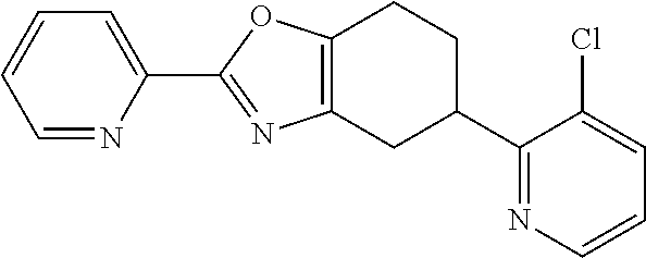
C1=NC(C2=NC3=C(O2)CCC(C2=NC=CC=C2Cl)C3)=CC=C1
